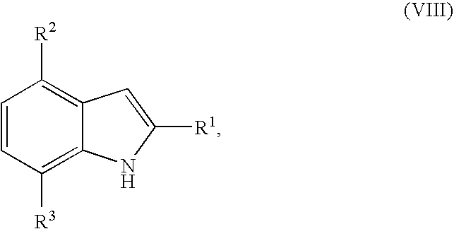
C1=CC([R3])=C2C(=C1[R2])C=C([R1])N2
